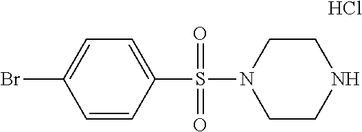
C1=CC(S(=O)(=O)N2CCNCC2)=CC=C1Br.Cl
